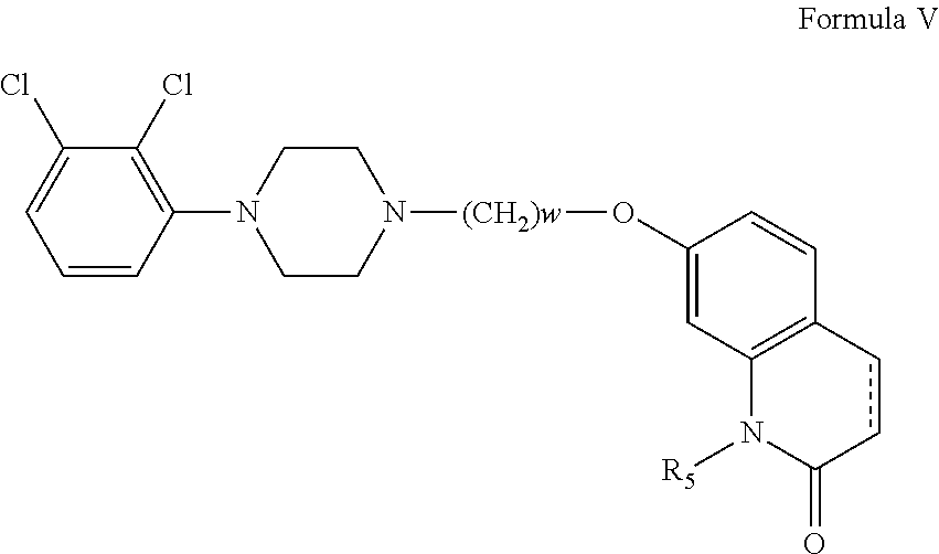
C1=CC(N2CCN([(CH2)w]OC3=CC4=C(C=C3)ccC(=O)N4[R5])CC2)=C(Cl)C(Cl)=C1
